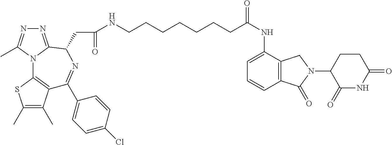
C1(C)=C(C)C2=C(S1)N1C(=NN=C1C)C(CC(=O)NCCCCCCCC(NC1=CC=CC3=C1CN(C1C(=O)NC(=O)CC1)C3=O)=O)N=C2C1=CC=C(Cl)C=C1
